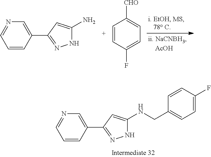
C1=CC(C2=NNC(N)=C2)=CN=C1.C1=CC(F)=CC=C1[CHO].C1=CC(C2=NNC(NCC3=CC=C(F)C=C3)=C2)=CN=C1
